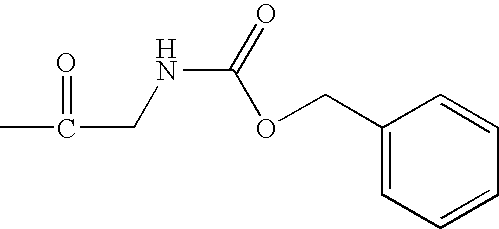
CC(CNC(=O)OCC1=CC=CC=C1)=O
